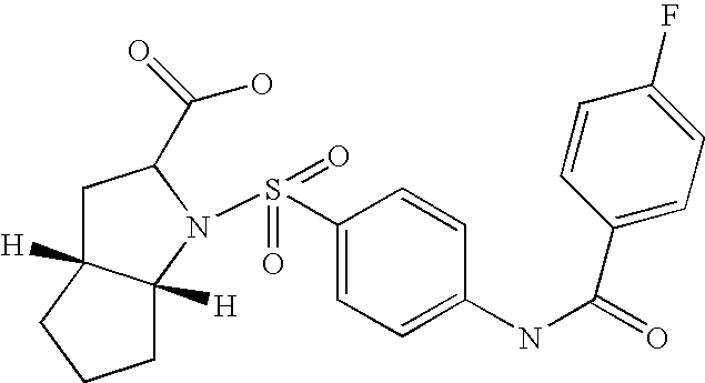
C1C2([H])C([H])(N(S(=O)(=O)C3=CC=C(NC(=O)C4=CC=C(F)C=C4)C=C3)C1C(=O)O)CCC2
